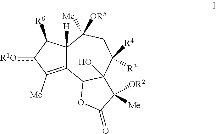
C12([H])C(=C([Me])c([R1O])C1[R6])C1C(O)(C([R4])([R3])CC2([Me])[OR5])C([OR2])([Me])C(=O)O1
